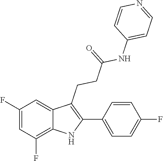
C1=CC(NC(CCC2=C(C3=CC=C(F)C=C3)NC3=C(F)C=C(F)C=C23)=O)=CC=N1
